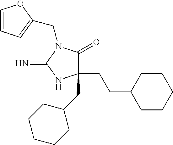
C1(CCC2CCCCC2)(CC2CCCCC2)C(=O)N(CC2=CC=CO2)C(=N)N1
